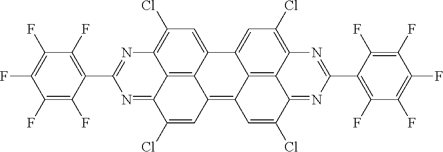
C12=C3C4=CC(Cl)=C1N=C(C1=C(F)C(F)=C(F)C(F)=C1F)N=C2C(Cl)=CC3=C1C2=C3C(=C(Cl)C=C42)N=C(C2=C(F)C(F)=C(F)C(F)=C2F)N=C3C(Cl)=C1
